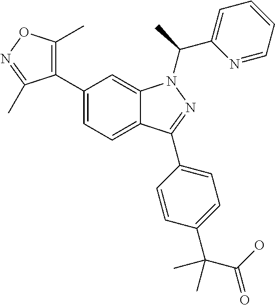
C12=CC=C(C3=C(C)ON=C3C)C=C1N(C(C1=CC=CC=N1)C)N=C2C1=CC=C(C(C(=O)O)(C)C)C=C1
